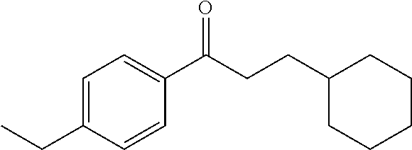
C1=C(CC)C=CC(C(CCC2CCCCC2)=O)=C1
